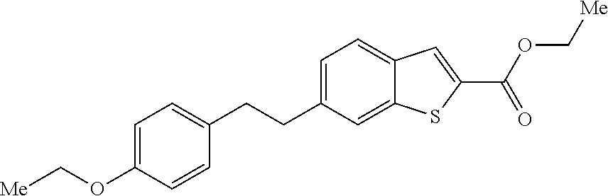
C1=C(CCC2=CC=C(OC[Me])C=C2)C=C2C(=C1)C=C(C(OC[Me])=O)S2
